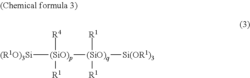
[(R1O)3Si][(SiO)p]([(SiO)q]([Si(OR1)3])([R1])[R1])([R4])[R1]
